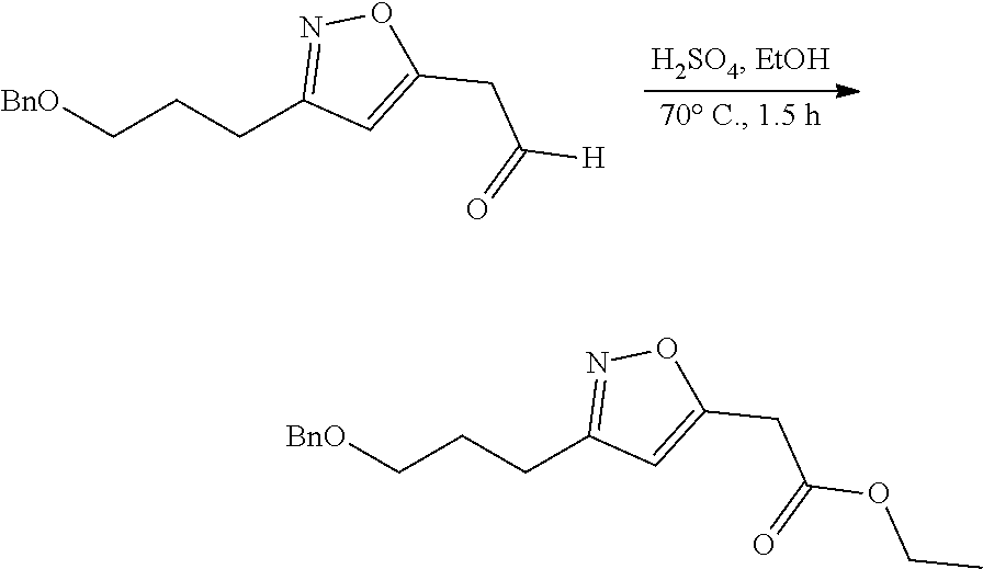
[BnO]CCCC1=NOC(CC([H])=O)=C1.[BnO]CCCC1=NOC(CC(OCC)=O)=C1
